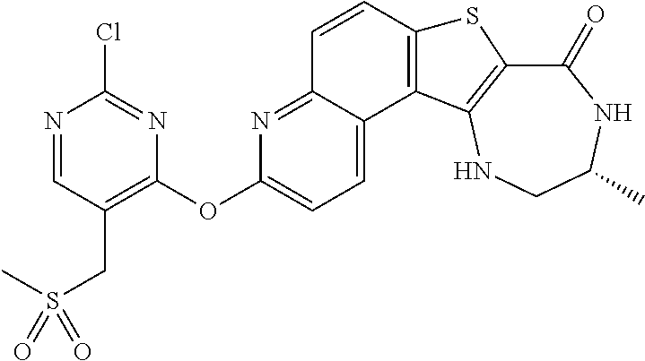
C1(=O)C2=C(NCC(C)N1)C1=C(S2)C=CC2=NC(OC3=C(CS(C)(=O)=O)C=NC(Cl)=N3)=CC=C12
